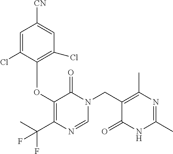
C1=C(Cl)C(OC2=C(C(C)(F)F)N=CN(CC3=C(C)N=C(C)NC3=O)C2=O)=C(Cl)C=C1[CN]
